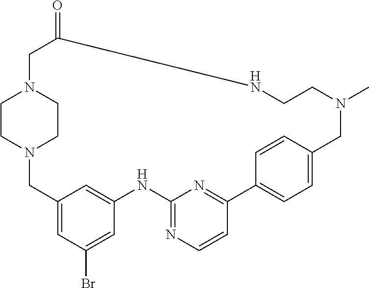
C1CN2CCN1CC(=O)NCCN(C)CC1=CC=C(C3=NC(=NC=C3)NC3=CC(=CC(Br)=C3)C2)C=C1
